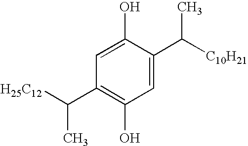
C1=C(O)C(C([C10H21])C)=CC(O)=C1C([H25C12])C
